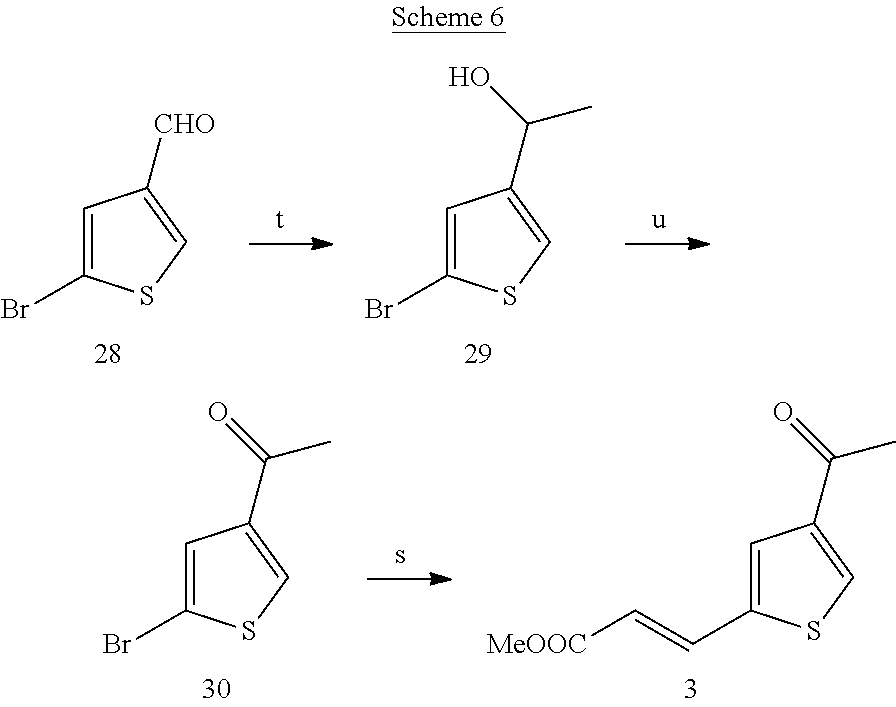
C1=C(Br)SC=C1[CHO].C1=C(Br)SC=C1C(C)O.C1=C(Br)SC=C1C(C)=O.C1=C(C=C[MeOOC])SC=C1C(C)=O
